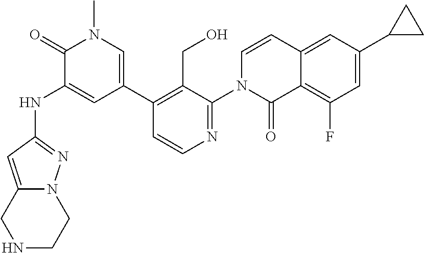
N1CCN2C(=CC(NC3=CC(C4=C(CO)C(N5C(=O)C6=C(F)C=C(C7CC7)C=C6C=C5)=NC=C4)=CN(C)C3=O)=N2)C1
